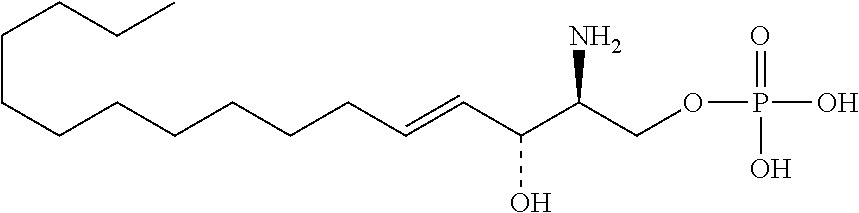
NC(COP(=O)(O)O)C(C=CCCCCCCCCCCC)O
